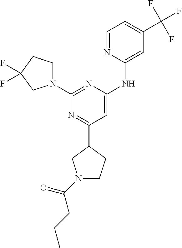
C1=NC(NC2=CC(C3CCN(C(=O)CCC)C3)=NC(N3CCC(F)(F)C3)=N2)=CC(C(F)(F)F)=C1
